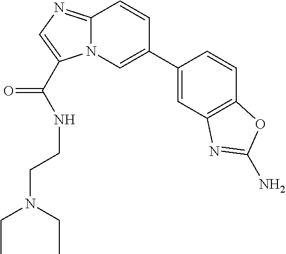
C12=NC=C(C(NCCN(CC)CC)=O)N1C=C(C1=CC3=C(C=C1)OC(N)=N3)C=C2
